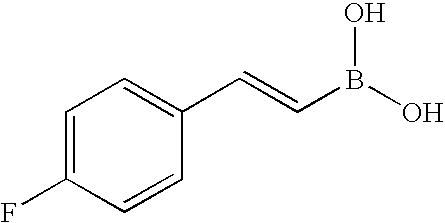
C1=C(F)C=CC(C=CB(O)O)=C1
